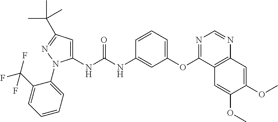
C1(NC(NC2=CC(OC3=NC=NC4=C3C=C(OC)C(OC)=C4)=CC=C2)=O)=CC(C(C)(C)C)=NN1C1=CC=CC=C1C(F)(F)F
